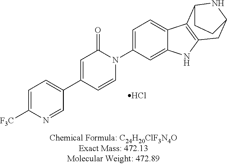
C1=C([F3C])N=CC(C2=CC(=O)N(C3=CC=C4C(=C3)NC3=C4C4NC(C3)CC4)C=C2)=C1.Cl
